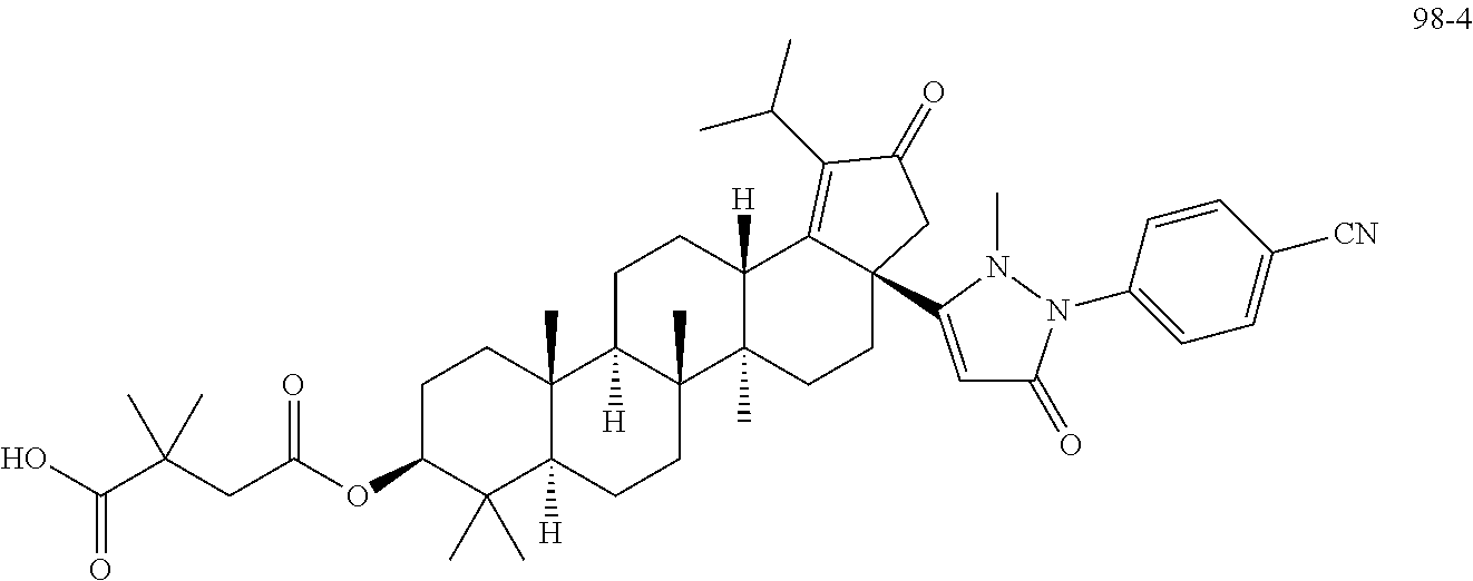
C1C(OC(CC(C(O)=O)(C)C)=O)C(C)(C)C2([H])C(C)(C1)C1([H])C(C)(CC2)C2(C)C([H])(CC1)C1=C(C(C)C)C(=O)CC1(C1=CC(=O)N(C3=CC=C([CN])C=C3)N1C)CC2
